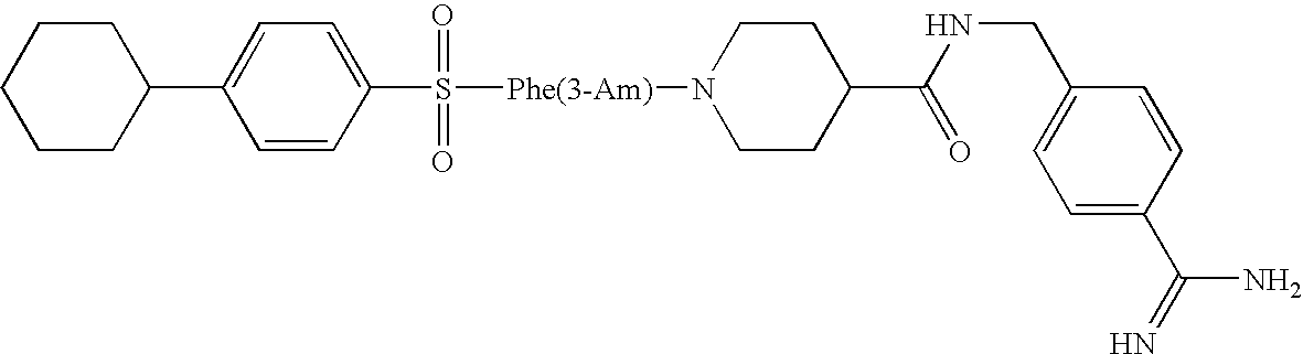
C1(C2CCCCC2)=CC=C(S([Phe(3-Am)]N2CCC(C(NCC3=CC=C(C(=N)N)C=C3)=O)CC2)(=O)=O)C=C1
